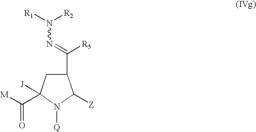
C1(C(=NN([R1])[R2])[R5])CC([J])(C([M])=O)N([Q])C1[Z]
